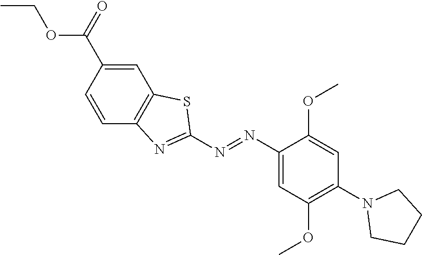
C1=C(C(=O)OCC)C=CC2=C1SC(N=NC1=CC(OC)=C(N3CCCC3)C=C1OC)=N2
